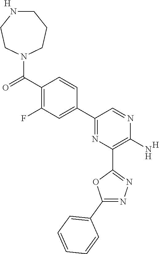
C1(C2=CC(F)=C(C(=O)N3CCCNCC3)C=C2)=NC(C2=NN=C(C3=CC=CC=C3)O2)=C(N)N=C1.[H].[H]
